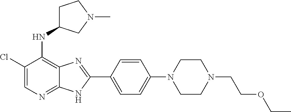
C1(Cl)=CN=C2C(=C1NC1CCN(C)C1)N=C(C1=CC=C(N3CCN(CCOCC)CC3)C=C1)N2
